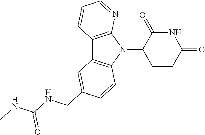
N1(C2CCC(=O)NC2=O)C2=C(C3=C1C=CC(CNC(NC)=O)=C3)C=CC=N2
